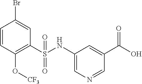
C1=CC(O[CF3])=C(S(NC2=CN=CC(C(=O)O)=C2)(=O)=O)C=C1Br
